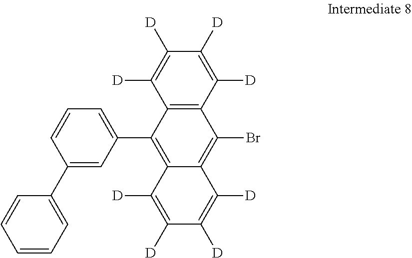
C12=C(C([D])=C([D])C([D])=C1[D])C(Br)=C1C(=C2C2=CC=CC(C3=CC=CC=C3)=C2)C([D])=C([D])C([D])=C1[D]
